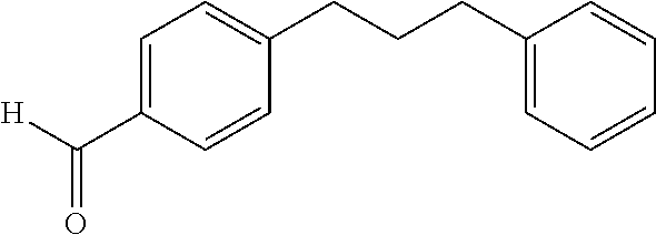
C1=C(C([H])=O)C=CC(CCCC2=CC=CC=C2)=C1
